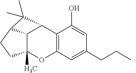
C12C3(C)OC4=C(C1C(C)(C)C2CC3)C(O)=CC(CCC)=C4
